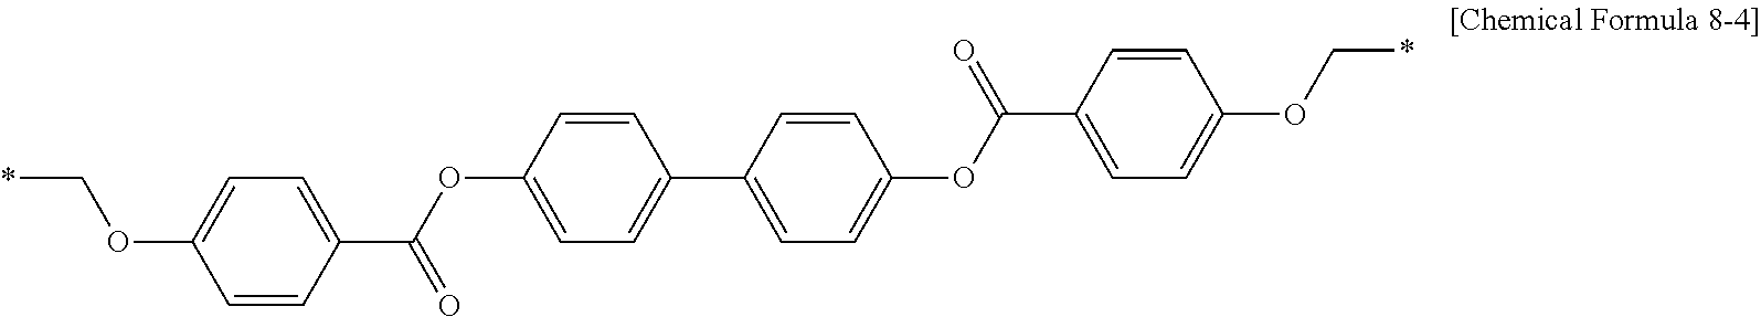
C1=CC(C(OC2=CC=C(C3=CC=C(OC(C4=CC=C(OC*)C=C4)=O)C=C3)C=C2)=O)=CC=C1OC*
